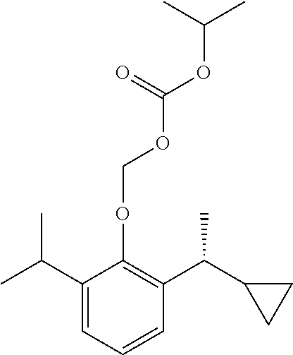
C1(C(C)C)=CC=CC(C(C2CC2)C)=C1OCOC(OC(C)C)=O
